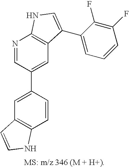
C1=C(C2=CC3=C(N=C2)NC=C3C2=CC=CC(F)=C2F)C=CC2=C1C=CN2
